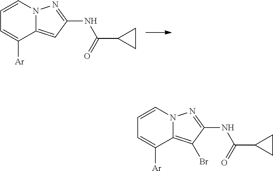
C1=CN2C(=CC(NC(C3CC3)=O)=N2)C([Ar])=C1.C1=CN2C(=C(Br)C(NC(C3CC3)=O)=N2)C([Ar])=C1
